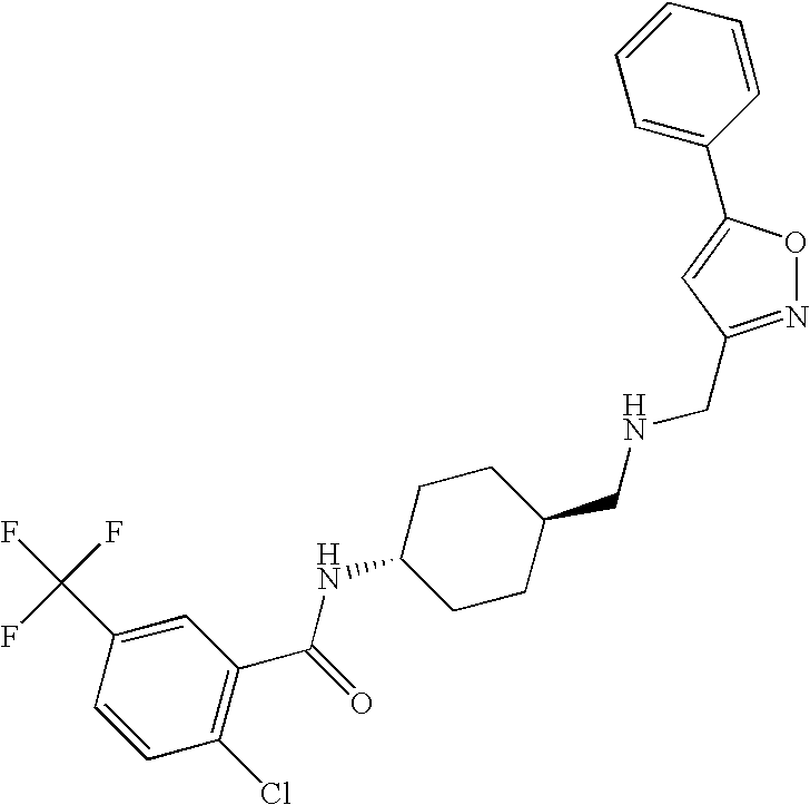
C1(C(F)(F)F)=CC(C(=O)NC2CCC(CNCC3=NOC(C4=CC=CC=C4)=C3)CC2)=C(Cl)C=C1
